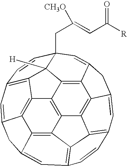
C12=C3C4=C5C6=C1C1=C7C=C6CC5=CC5=C4C4=C(C=C6C(=C34)C3=C2C1([H])C(CC(=CC(=O)[R])[CH3O])(C=C3C6)C=C7)C=C5
